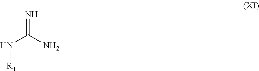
N([R1])C(=N)N
